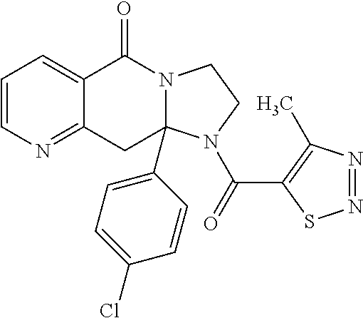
C1=CN=C2C(=C1)C(=O)N1CCN(C(=O)C3=C(C)N=NS3)C1(C1=CC=C(Cl)C=C1)C2
